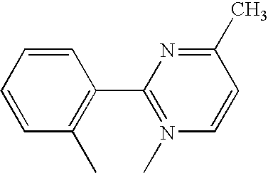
C1=CC=CC(C)=C1C1=N(C)C=CC(C)=N1
